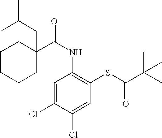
C1CCCC(C(=O)NC2=C(SC(C(C)(C)C)=O)C=C(Cl)C(Cl)=C2)(CC(C)C)C1
